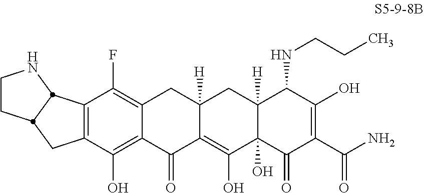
C12=C(C(O)=C3C(=C1F)CC1([H])C(=C(O)C4(O)C([H])(C1)C(NCCC)C(O)=C(C(N)=O)C4=O)C3=O)CC1CCNC21
